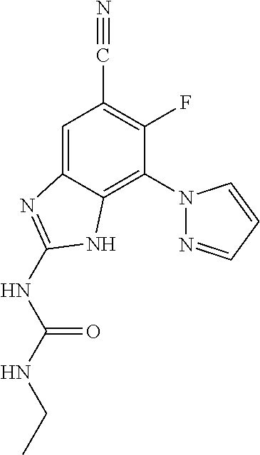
C1=C2C(=C(N3N=CC=C3)C(F)=C1C#N)NC(NC(NCC)=O)=N2
